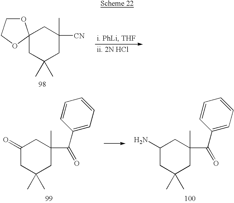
O1CCOC12CC(C)(C)CC(C)([CN])C2.C1(=O)CC(C)(C)CC(C)(C(C2=CC=CC=C2)=O)C1.C1(N)CC(C)(C)CC(C)(C(C2=CC=CC=C2)=O)C1
